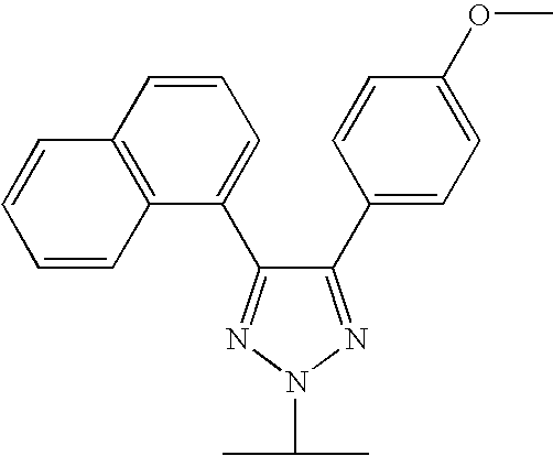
C1(C2=CC=C(OC)C=C2)=NN(C(C)C)N=C1C1=CC=CC2=C1C=CC=C2
